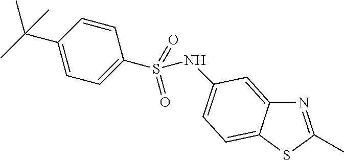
N1=C(C)SC2=CC=C(NS(C3=CC=C(C(C)(C)C)C=C3)(=O)=O)C=C12
